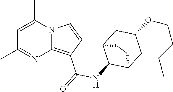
C1(C)=NC2=C(C(=O)NC3C4CC(OCCCC)CC3CC4)C=CN2C(C)=C1
